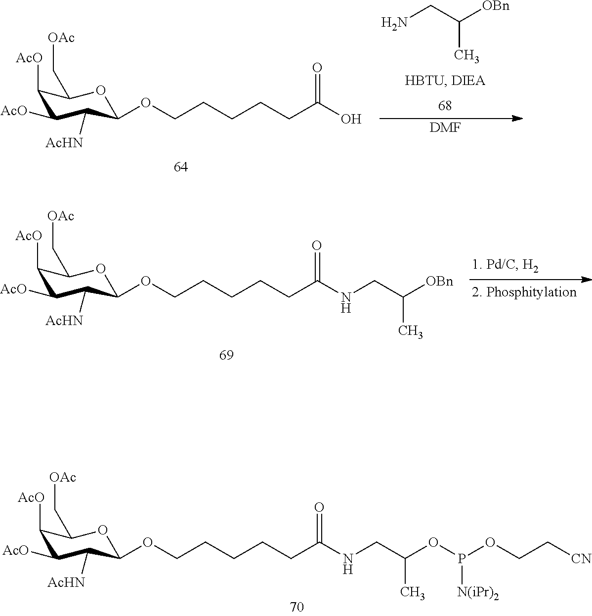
C1([AcO])C([AcO])C([AcHN])C(OCCCCCC(=O)NCC(OP(OCC[CN])[N(iPr)2])C)OC1C[OAc].C1([AcO])C([AcO])C([AcHN])C(OCCCCCC(O)=O)OC1C[OAc].C(C([OBn])C)N.[DMF].C1([AcO])C([AcO])C([AcHN])C(OCCCCCC(=O)NCC([OBn])C)OC1C[OAc]
